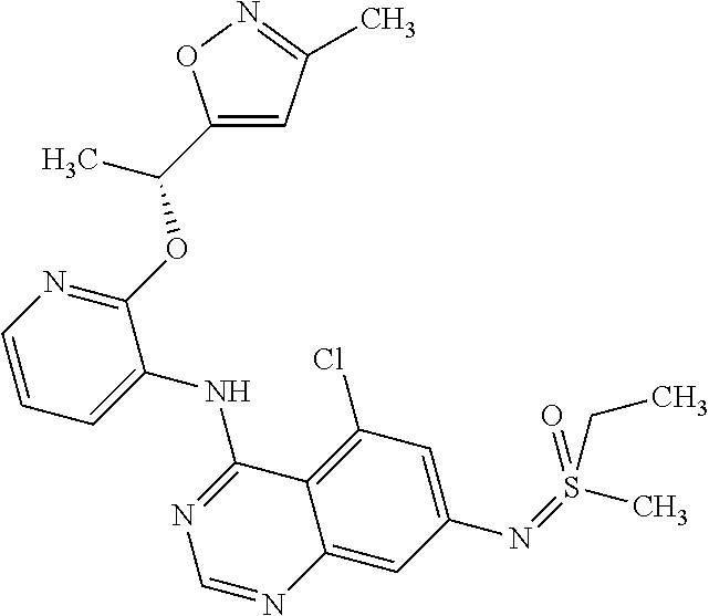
C1=CN=C(OC(C)C2=CC(C)=NO2)C(NC2=NC=NC3=CC(N=S(C)(=O)CC)=CC(Cl)=C23)=C1
